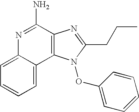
C12=C(C(N)=NC3=CC=CC=C13)N=C(CCC)N2OC1=CC=CC=C1
